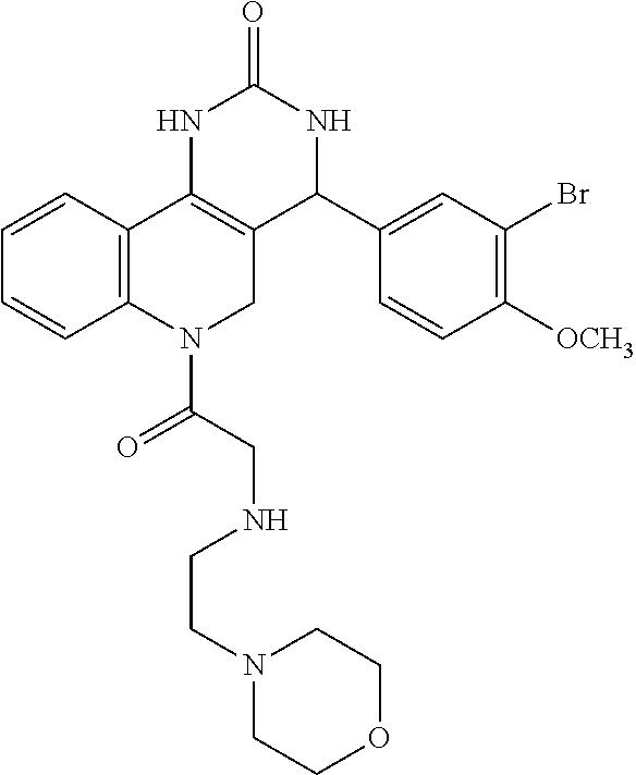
C1=CC2=C(C=C1)N(C(CNCCN1CCOCC1)=O)CC1=C2NC(=O)NC1C1=CC(Br)=C([OCH3])C=C1
